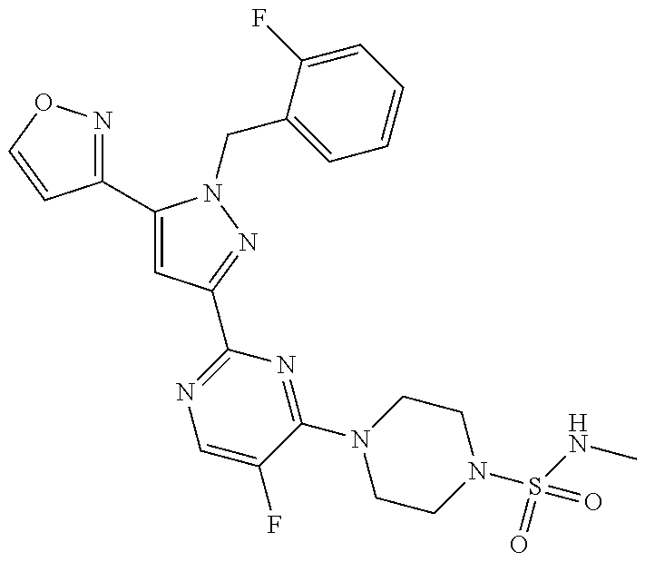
C1(C2=CC(C3=NC=C(F)C(N4CCN(S(=O)(NC)=O)CC4)=N3)=NN2CC2=CC=CC=C2F)=NOC=C1
